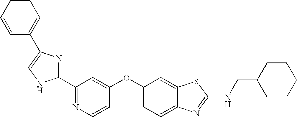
N1=C(C2=NC(C3=CC=CC=C3)=CN2)C=C(OC2=CC=C3C(=C2)SC(NCC2CCCCC2)=N3)C=C1
